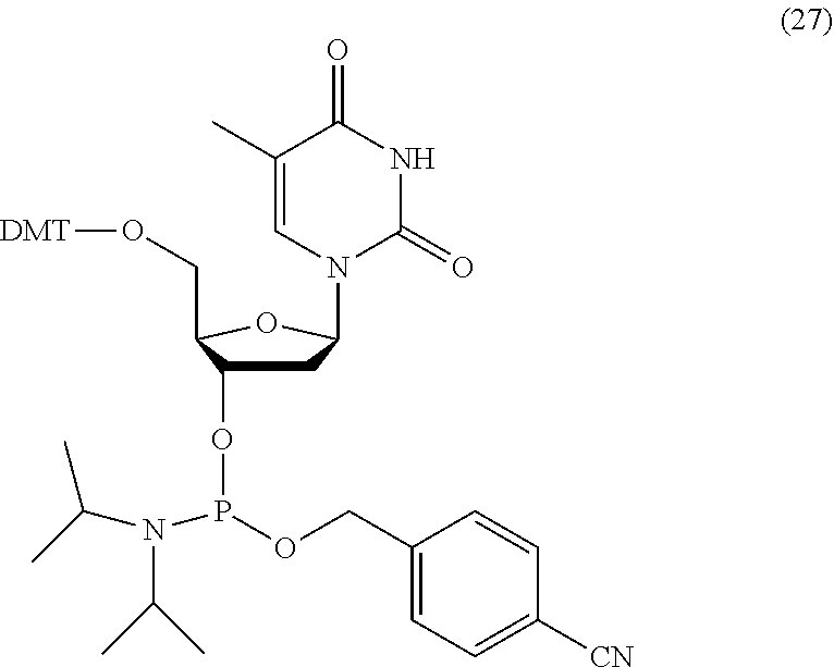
C1C(OP(OCC2=CC=C([CN])C=C2)N(C(C)C)C(C)C)C(CO[DMT])OC1N1C(=O)NC(=O)C(C)=C1
